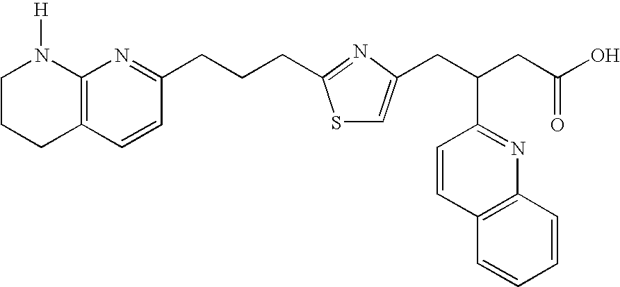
C1CCC2=C(N1[H])N=C(CCCC1=NC(CC(CC(O)=O)C3=NC4=C(C=C3)C=CC=C4)=CS1)C=C2
